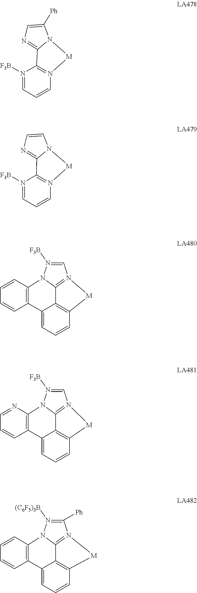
C1([Ph])=CN=C2N1[M]N1=C2N([F3B])=CC=C1.C1=CN=C2N1[M]N1=C2N([F3B])=CC=C1.C1=N([F3B])N2C3=C(C=CC=C3)C3=CC=CC4=C3C2=N1[M]4.C1=N([F3B])N2C3=C(C=CC=N3)C3=CC=CC4=C3C2=N1[M]4.C1([Ph])=N([(C6F5)3B])N2C3=C(C=CC=C3)C3=CC=CC4=C3C2=N1[M]4
